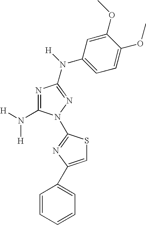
C1(N([H])[H])=NC(N([H])C2=CC=C(OC)C(OC)=C2)=NN1C1=NC(C2=CC=CC=C2)=CS1
